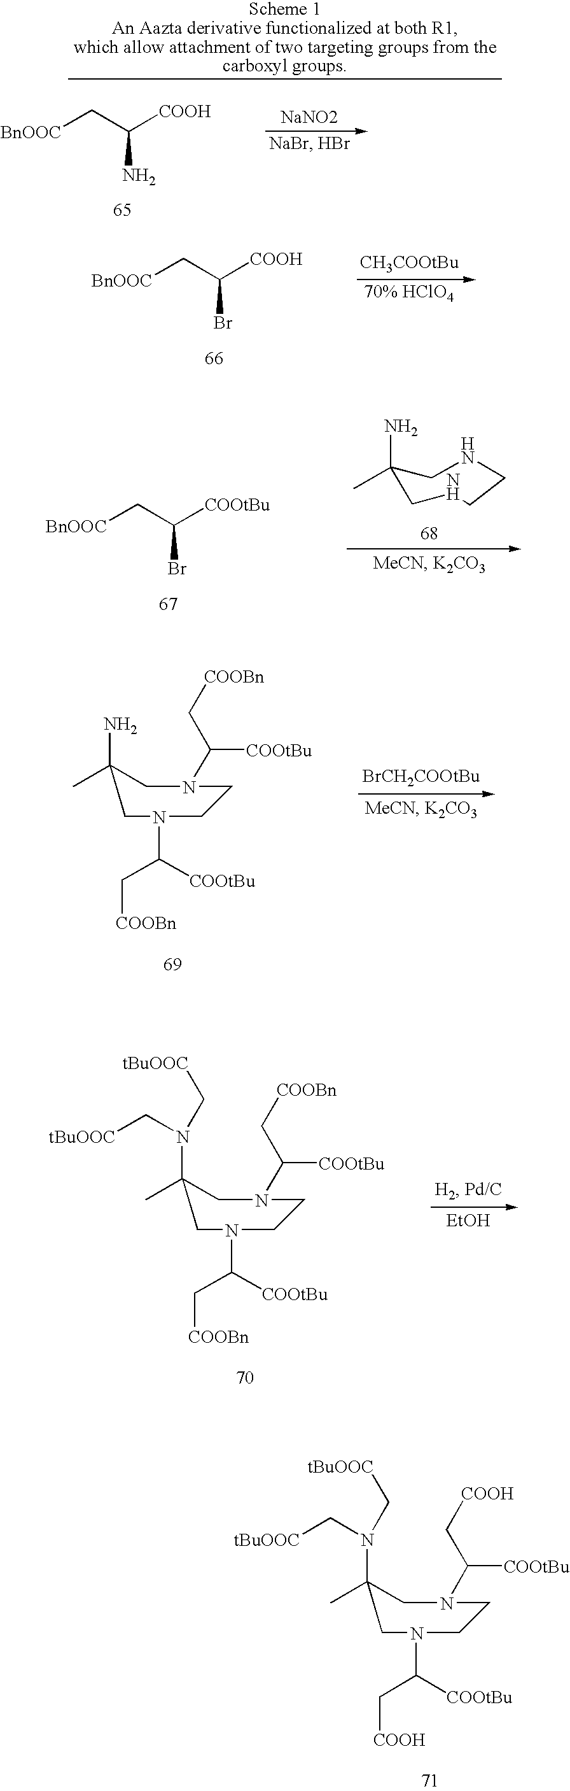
[BnOOC]CC([COOH])Br.[BnOOC]CC([COOtBu])Br.C1(C)(N)CNCCNC1.CC1(N)CN(C(C[COOBn])[COOtBu])CCN(C(C[COOBn])[COOtBu])C1.CC1(N(C[tBuOOC])C[tBuOOC])CN(C(C[COOBn])[COOtBu])CCN(C(C[COOBn])[COOtBu])C1.[EtOH].CC1(N(C[tBuOOC])C[tBuOOC])CN(C(C[COOH])[COOtBu])CCN(C(C[COOH])[COOtBu])C1.[BnOOC]CC([COOH])N.[NaNO2]
